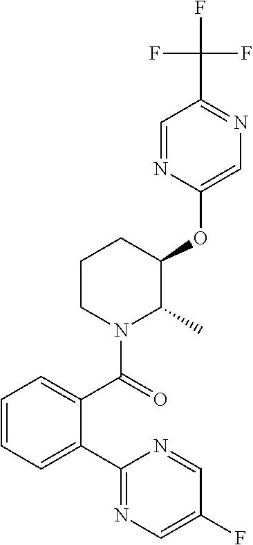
C1(C(N2C(C)C(OC3=CN=C(C(F)(F)F)C=N3)CCC2)=O)=CC=CC=C1C1=NC=C(F)C=N1
